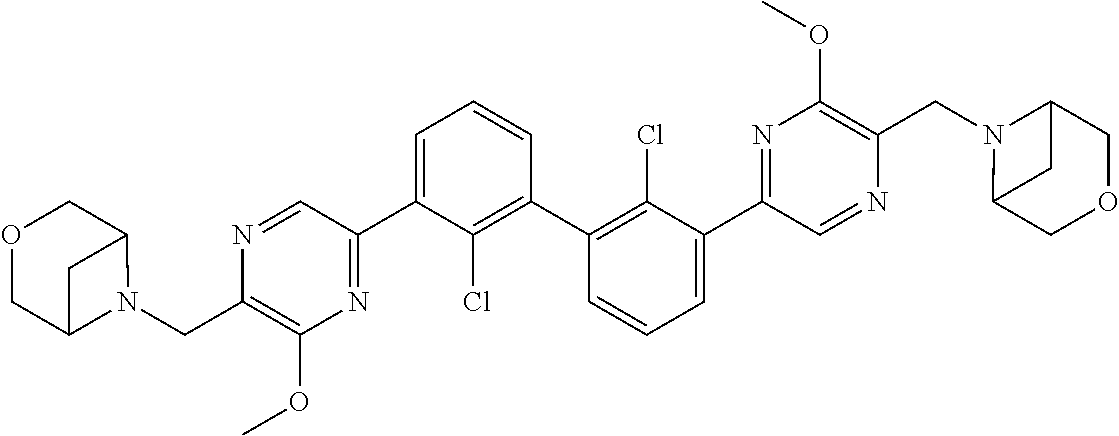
N1=CC(C2=CC=CC(C3=C(Cl)C(C4=NC(OC)=C(CN5C6COCC5C6)N=C4)=CC=C3)=C2Cl)=NC(OC)=C1CN1C2COCC1C2
